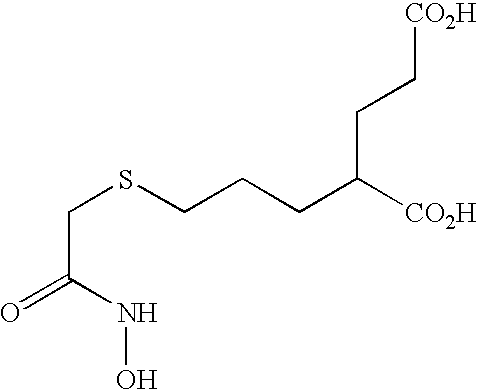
O=C(NO)CSCCCC([CO2H])CC[CO2H]
